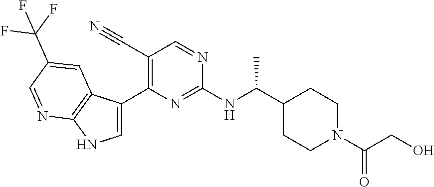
C1=C(C2=C(C#N)C=NC(NC(C)C3CCN(C(CO)=O)CC3)=N2)C2=C(N1)N=CC(C(F)(F)F)=C2
